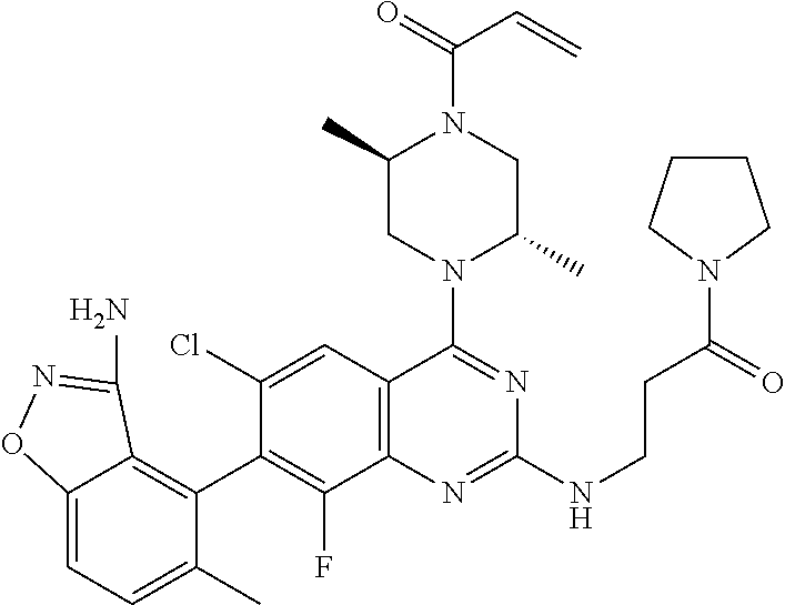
C12=CC=C(C)C(C3=C(F)C4=C(C=C3Cl)C(N3C(C)CN(C(=O)C=C)C(C)C3)=NC(NCCC(=O)N3CCCC3)=N4)=C1C(N)=NO2
